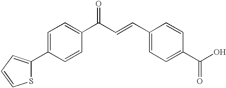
S1C(C2=CC=C(C(C=CC3=CC=C(C(O)=O)C=C3)=O)C=C2)=CC=C1
